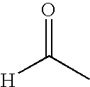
O=C(C)[H]
